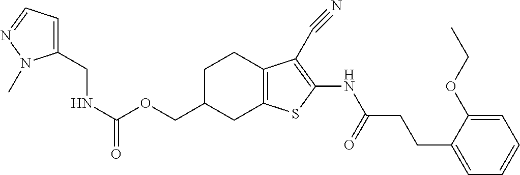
C(OCC1CC2=C(CC1)C(C#N)=C(NC(CCC1=CC=CC=C1OCC)=O)S2)(NCC1=CC=NN1C)=O
